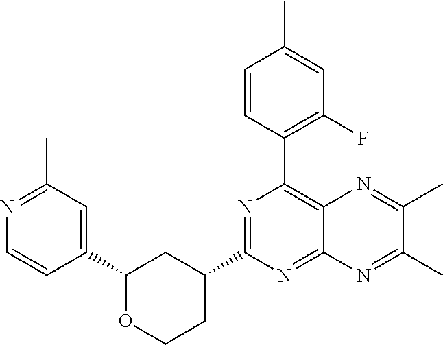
N1=C(C2CC(C3=CC(C)=NC=C3)OCC2)N=C2C(=C1C1=C(F)C=C(C)C=C1)N=C(C)C(C)=N2
